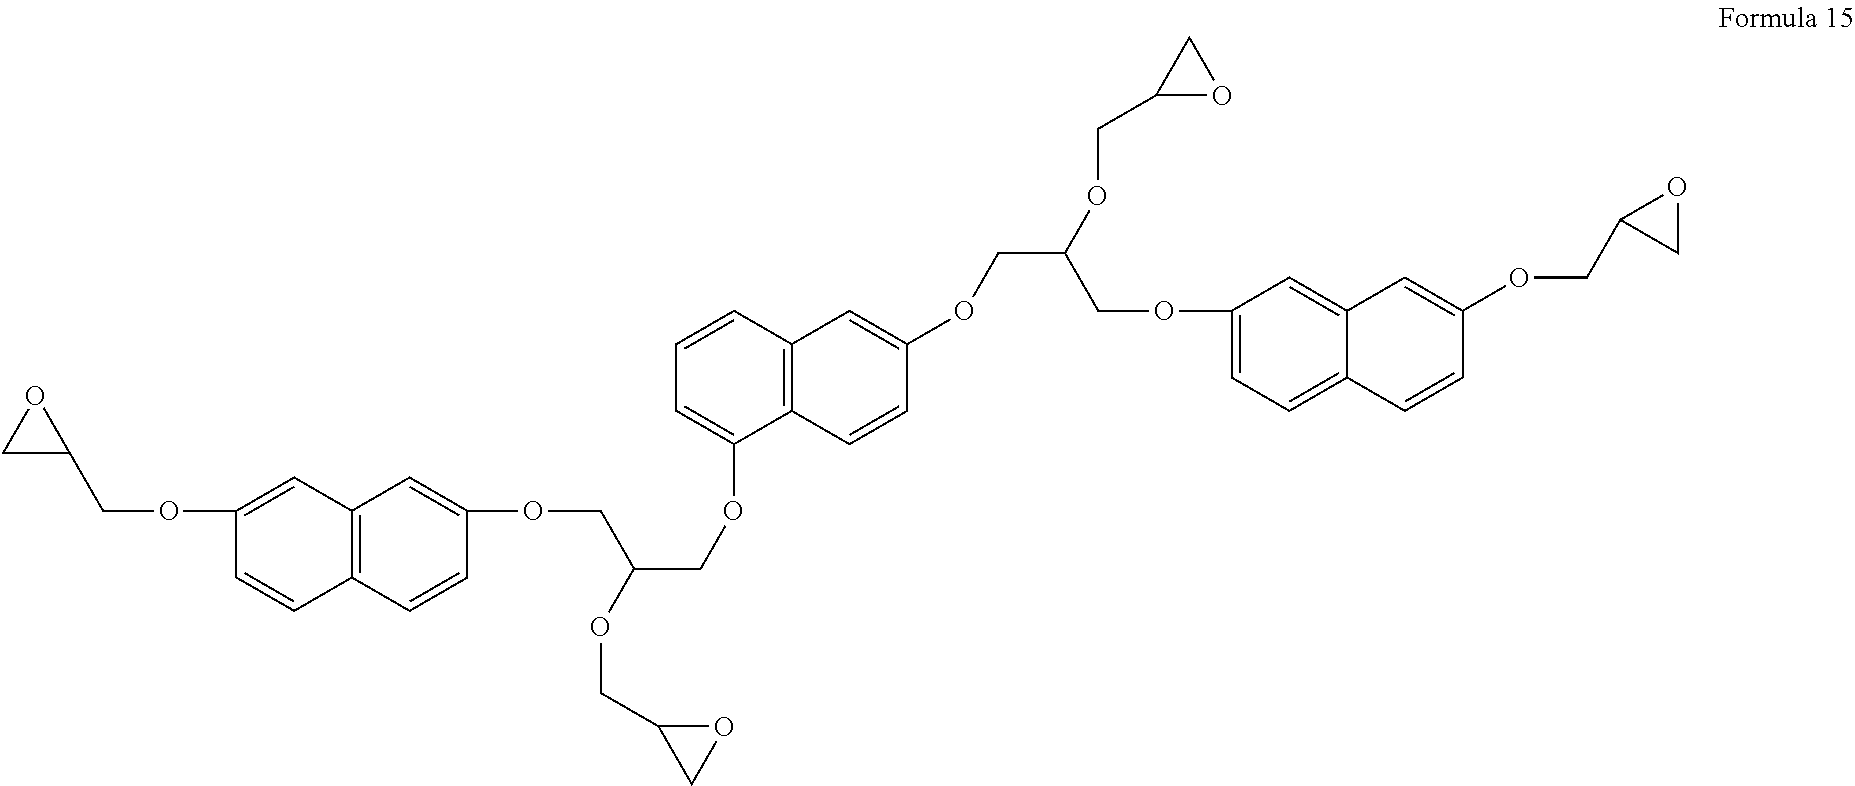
C1C(COC2=CC3=C(C=C2)C=CC(OCC(COC2=CC=CC4=C2C=CC(OCC(COC2=CC=C5C(=C2)C=C(OCC2CO2)C=C5)OCC2OC2)=C4)OCC2OC2)=C3)O1
